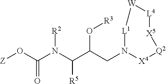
[Z]OC(N(C(C(CN1[X4][Q2][X5][L4][W][L1]1)O[R3])[R5])[R2])=O
